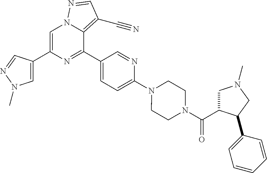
C1=C(C2=CN(C)N=C2)N=C(C2=CC=C(N3CCN(C(C4CN(C)CC4C4=CC=CC=C4)=O)CC3)N=C2)C2=C(C#N)C=NN12
